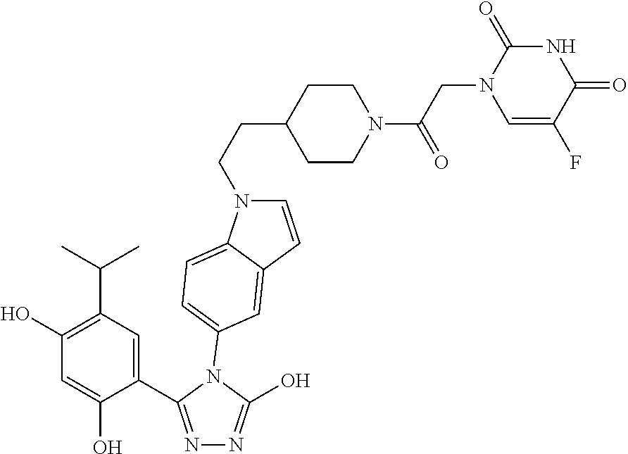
C1(O)=C(C(C)C)C=C(C2=NN=C(O)N2C2=CC=C3N(CCC4CCN(C(CN5C=C(F)C(=O)NC5=O)=O)CC4)C=CC3=C2)C(O)=C1
